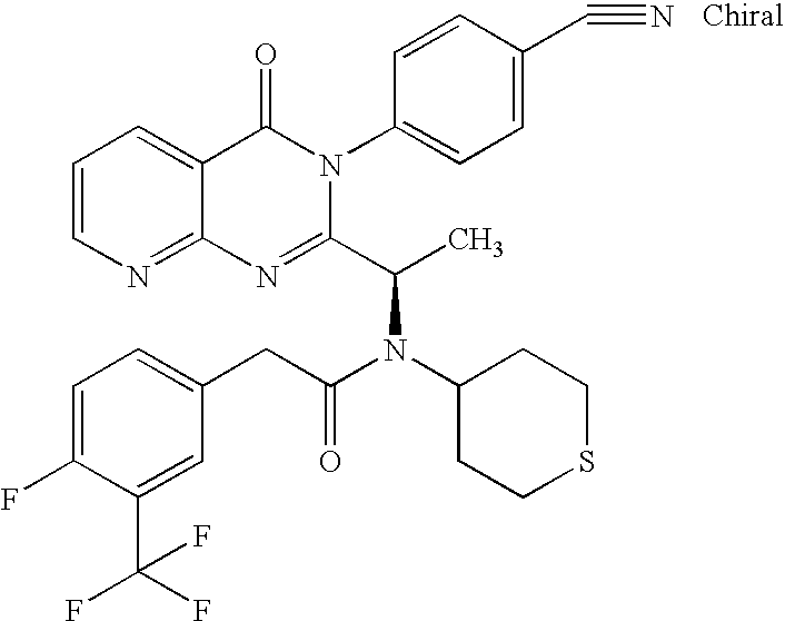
C12=NC=CC=C1C(=O)N(C1=CC=C(C#N)C=C1)C(C(C)N(C1CCSCC1)C(CC1=CC=C(F)C(C(F)(F)F)=C1)=O)=N2
